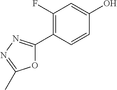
C1(F)=C(C2=NN=C(C)O2)C=CC(O)=C1
